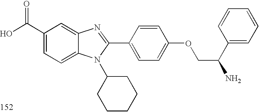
OC(C1=CC=C2C(=C1)N=C(C1=CC=C(OCC(N)C3=CC=CC=C3)C=C1)N2C1CCCCC1)=O
